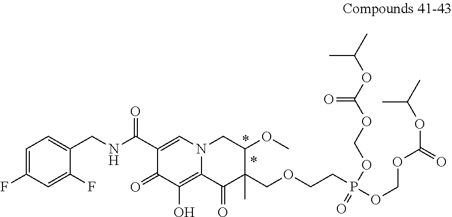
C1=C(F)C=C(F)C(CNC(C2=CN3C(=C(O)C2=O)C(=O)C(COCCP(OCOC(OC(C)C)=O)(=O)OCOC(OC(C)C)=O)(C)C(OC)C3)=O)=C1
